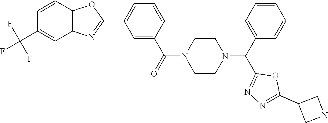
C1=CC2=C(C=C1C(F)(F)F)N=C(C1=CC=CC(C(=O)N3CCN(C(C4=CC=CC=C4)C4=NN=C(C5CNC5)O4)CC3)=C1)O2
